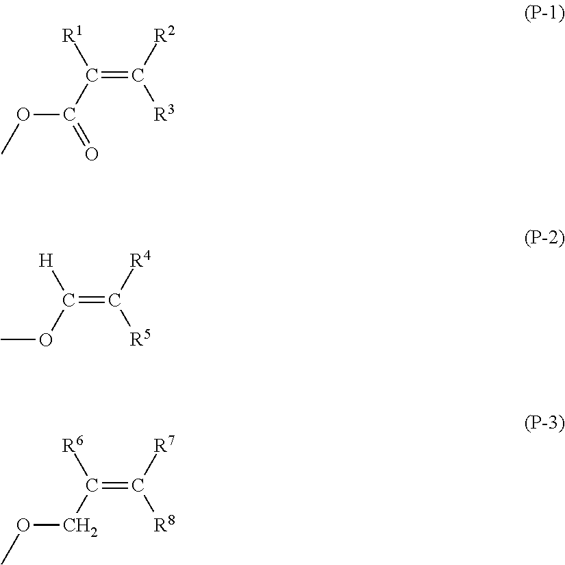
C(=C([R2])[R3])(C(=O)OC)[R1].C(=C([R4])[R5])(OC)[H].C(=C([R7])[R8])(COC)[R6]
